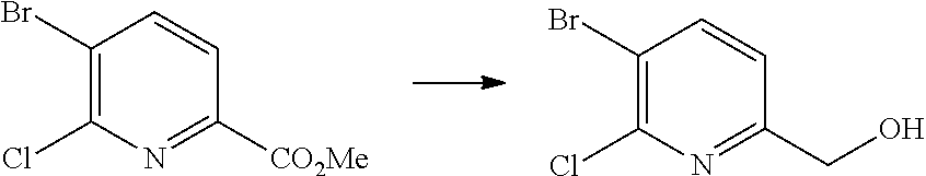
C1(Br)=C(Cl)N=C([CO2Me])C=C1.C1(Br)=C(Cl)N=C(CO)C=C1
